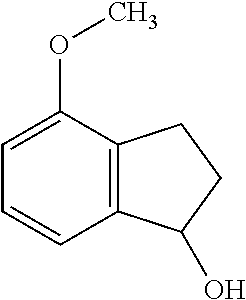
C1=CC2=C(C(OC)=C1)CCC2O
